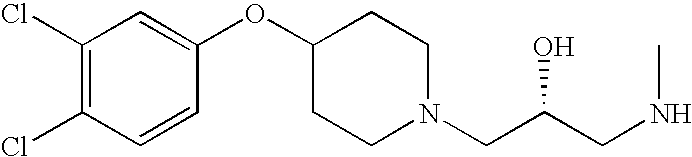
C1(Cl)=C(Cl)C=CC(OC2CCN(CC(CNC)O)CC2)=C1
